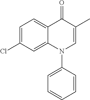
C12=CC(Cl)=CC=C1C(=O)C(C)=CN2C1=CC=CC=C1
